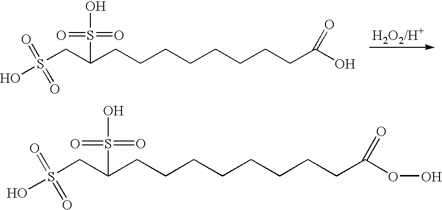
C(C(CCCCCCCCC(O)=O)S(O)(=O)=O)S(O)(=O)=O.C(C(CCCCCCCCC(OO)=O)S(O)(=O)=O)S(O)(=O)=O
